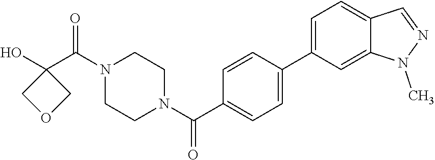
OC1(C(N2CCN(C(=O)C3=CC=C(C4=CC=C5C(=C4)N(C)N=C5)C=C3)CC2)=O)COC1
